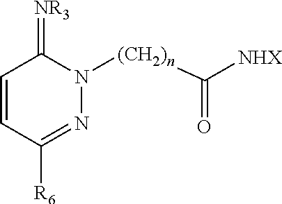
C1=CC([R6])=NN([(CH2)n]C([NHX])=O)C1=[NR3]
